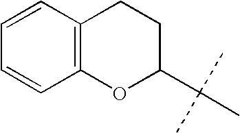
C1=CC2=C(C=C1)OC(C(C)(C)C)CC2
